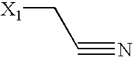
[X1]CC#N
